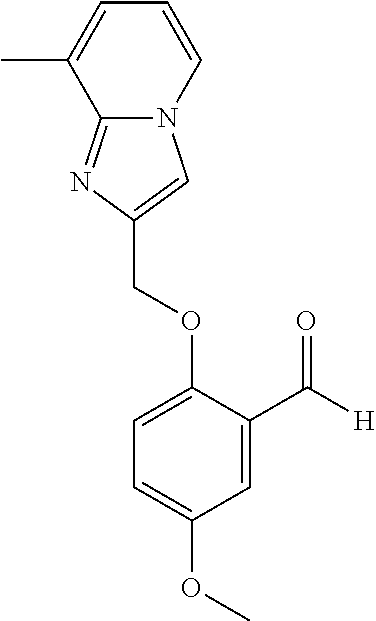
C(OC1=CC=C(OC)C=C1C([H])=O)C1=CN2C(=N1)C(C)=CC=C2
